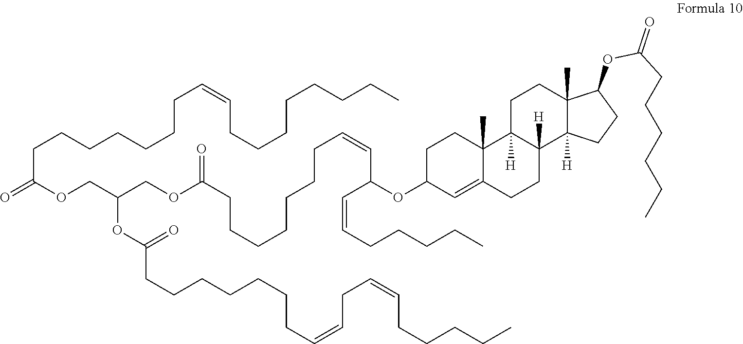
C(C(OCC(COC(CCCCCCCC=CC(C=CCCCCC)OC1C=C2CCC3([H])C([H])(C2(C)CC1)CCC1(C)C3([H])CCC1OC(CCCCCC)=O)=O)OC(CCCCCCCC=CCC=CCCCCC)=O)=O)CCCCCCC=CCCCCCCCC
